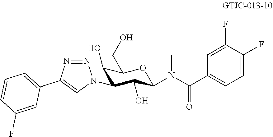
C1=C(F)C(F)=CC(C(N(C2C(O)C(N3N=NC(C4=CC=CC(F)=C4)=C3)C(O)C(CO)O2)C)=O)=C1
